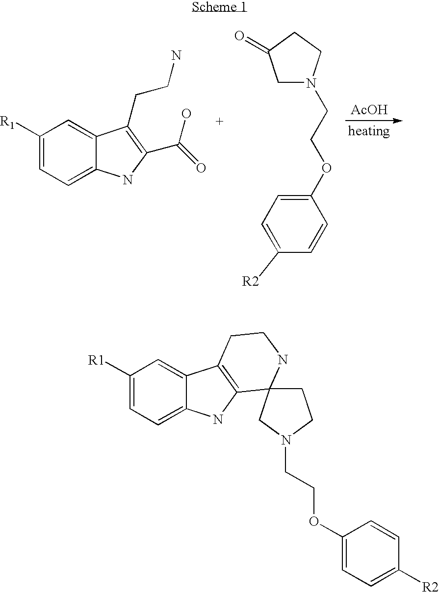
C1([R1])=CC=C2C(=C1)C(CCN)=C(C(=O)O)N2.C1N(CCOC2=CC=C([R2])C=C2)CCC1=O.[AcOH].C12=CC([R1])=CC=C1NC1=C2CCNC12CCN(CCOC1=CC=C([R2])C=C1)C2
